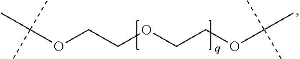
C(OCCOCCOC(C)(C)C)(C)(C)C
